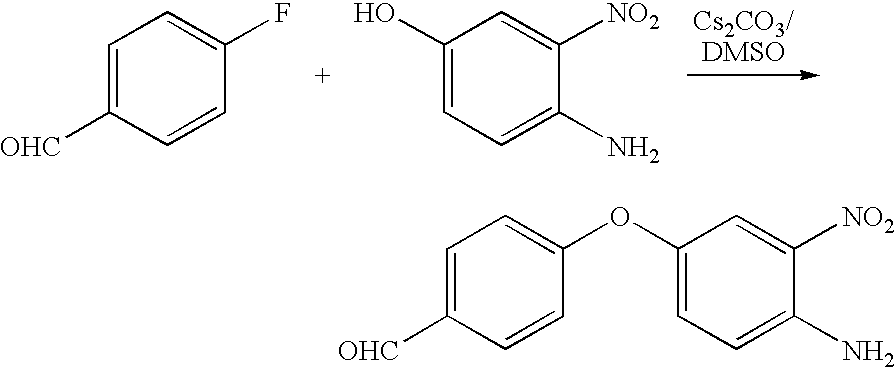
C1=C([OHC])C=CC(F)=C1.C1(O)=CC=C(N)C([NO2])=C1.C1=C([OHC])C=CC(OC2=CC=C(N)C([NO2])=C2)=C1
